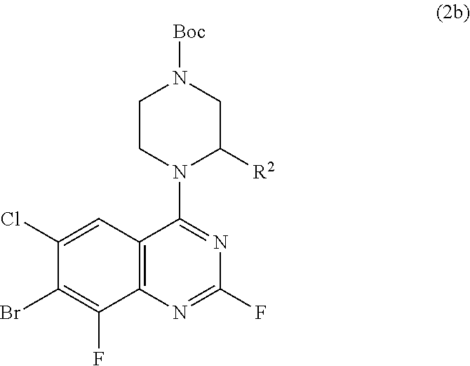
C12=C(N=C(F)N=C1N1CCN([Boc])CC1[R2])C(F)=C(Br)C(Cl)=C2
